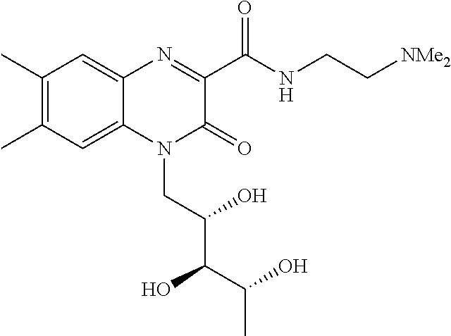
C1(C)=C(C)C=C2C(=C1)N=C(C(NCC[NMe2])=O)C(=O)N2CC(C(C(C)O)O)O
